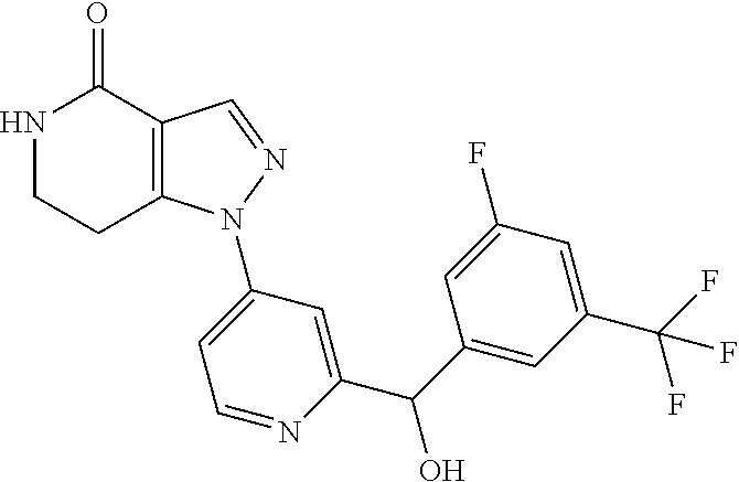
C12=C(C=NN1C1=CC=NC(C(C3=CC(C(F)(F)F)=CC(F)=C3)O)=C1)C(=O)NCC2
